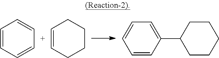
C1=CC=CC=C1.C1=CC(C2CCCCC2)=CC=C1.C1=CCCCC1
